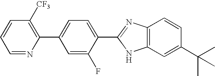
C1=NC(C2=CC=C(C3=NC4=C(N3)C=C(C(C)(C)C)C=C4)C(F)=C2)=C([CF3])C=C1
